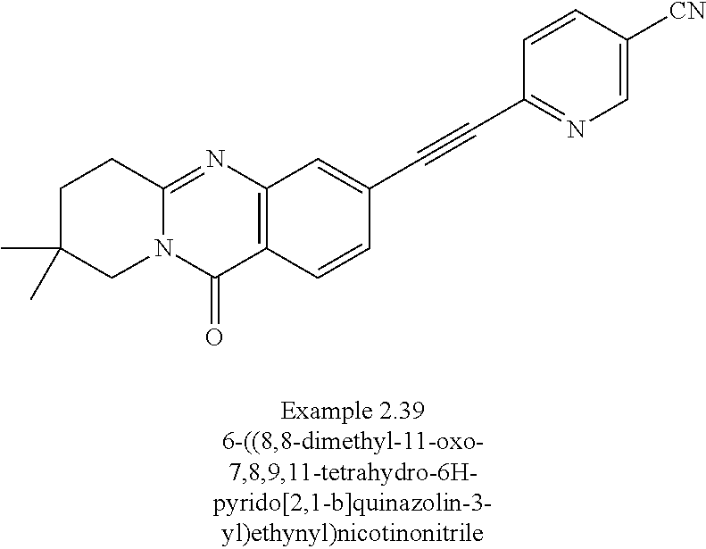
N12C(=NC3=C(C1=O)C=CC(C#CC1=NC=C([CN])C=C1)=C3)CCC(C)(C)C2
